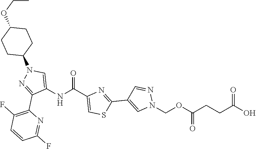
C(OCN1C=C(C2=NC(C(=O)NC3=CN(C4CCC(OCC)CC4)N=C3C3=C(F)C=CC(F)=N3)=CS2)C=N1)(=O)CCC(O)=O
